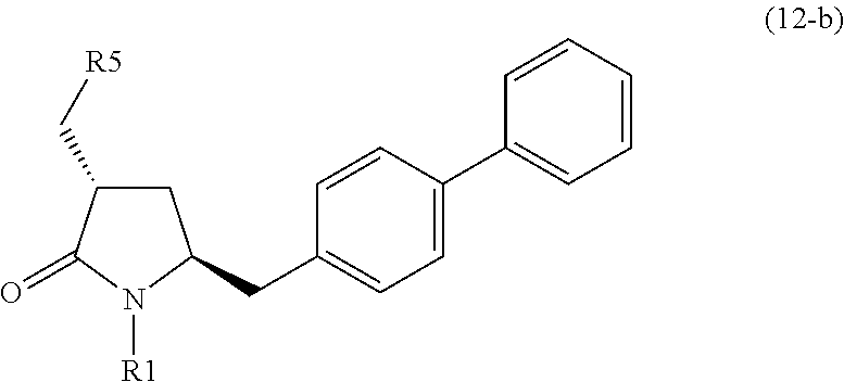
C1=CC=CC(C2=CC=C(CC3CC(C[R5])C(=O)N3[R1])C=C2)=C1
